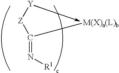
C(=N[R1])([M(X)a(L)b])[Z][Y]
